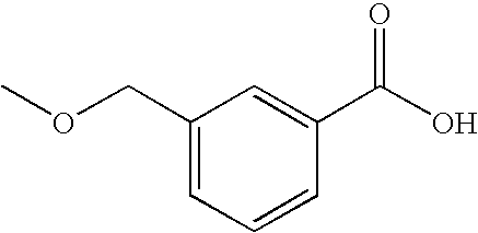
C1(COC)=CC=CC(C(O)=O)=C1
